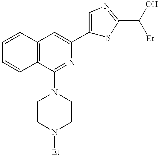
C12=C(C(N3CCN([Et])CC3)=NC(C3=CN=C(C([Et])O)S3)=C1)C=CC=C2
